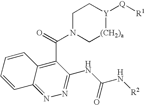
C12=C(C(=O)N3C[(CH2)a][Y]([Q][R1])CC3)C(NC(N[R2])=O)=NN=C1C=CC=C2
